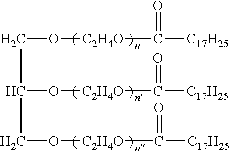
O([C2H4O]C(=O)[C17H25])CC(O[C2H4O]C(=O)[C17H25])CO[C2H4O]C(=O)[C17H25]
